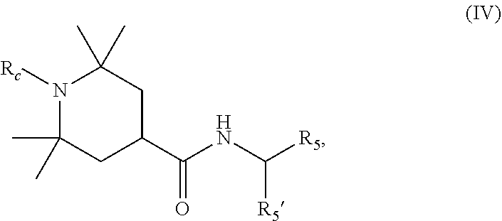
C1(C)(C)N([Rc])C(C)(C)CC(C(NC([R5])[R5])=O)C1
